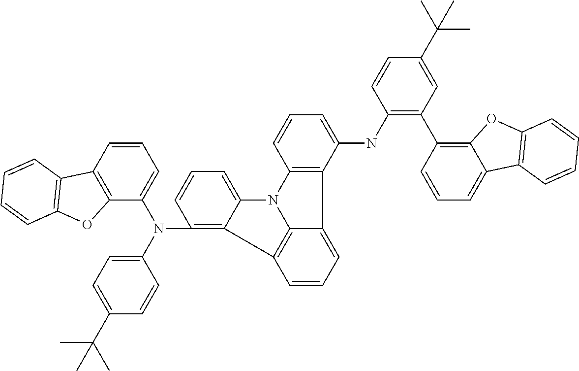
C1=CC(NC2=CC=CC3=C2C2=CC=CC4=C2N3C2=CC=CC(N(C3=CC=CC5=C3OC3=C5C=CC=C3)C3=CC=C(C(C)(C)C)C=C3)=C42)=C(C2=C3C(=CC=C2)C2=C(O3)C=CC=C2)C=C1C(C)(C)C
